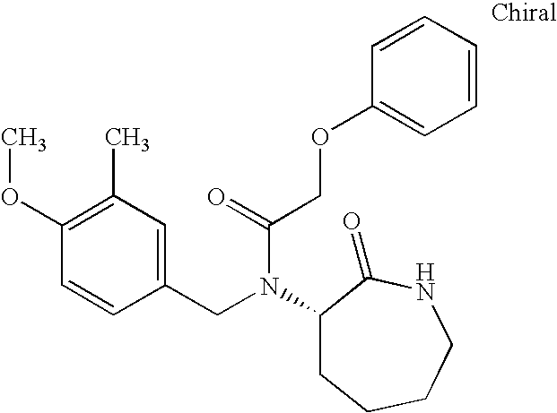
C1(CN(C(COC2=CC=CC=C2)=O)C2CCCCNC2=O)=CC(C)=C(OC)C=C1
